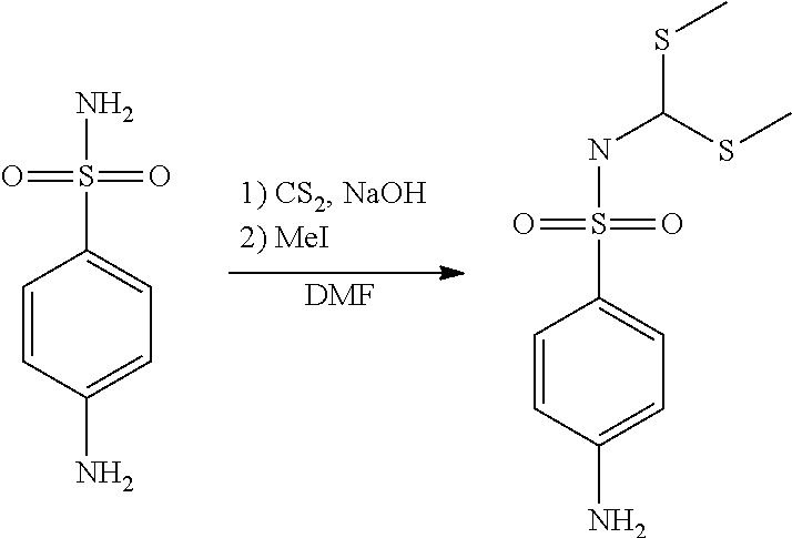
C1=CC(N)=CC=C1S(N)(=O)=O.[DMF].C1=CC(N)=CC=C1S(NC(SC)SC)(=O)=O
